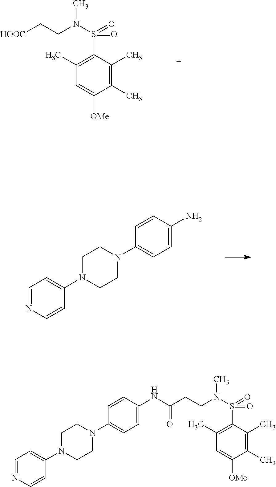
[HOOC]CCN(S(=O)(=O)C1=C(C)C=C([OMe])C(C)=C1C)C.C1=NC=CC(N2CCN(C3=CC=C(N)C=C3)CC2)=C1.C1=NC=CC(N2CCN(C3=CC=C(NC(CCN(S(=O)(=O)C4=C(C)C=C([OMe])C(C)=C4C)C)=O)C=C3)CC2)=C1
